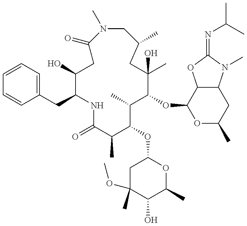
OC1CC(=O)N(C)CC(C)CC(C)(O)C(OC2OC(C)CC3C2OC(=NC(C)C)N3C)C(C)C(OC2CC(OC)(C)C(O)C(C)O2)C(C)C(=O)NC1CC1=CC=CC=C1
